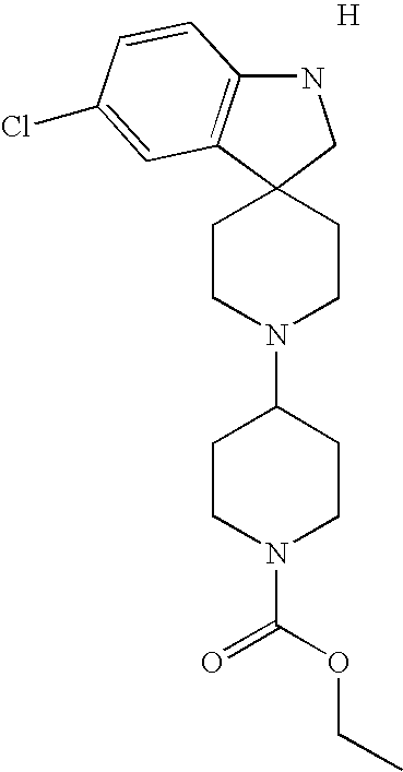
C1CN(C2CCN(C(=O)OCC)CC2)CCC12CNC1=C2C=C(Cl)C=C1.[H]
